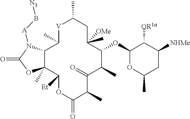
[V]1C(C)C2C(C)(C([Et])OC(=O)C(C)C(=O)C(C)C(OC3OC(C)CC([NHMe])C3[OR1a])C(C)([OMe])CC1C)OC(=O)N2[A]B[N3]
